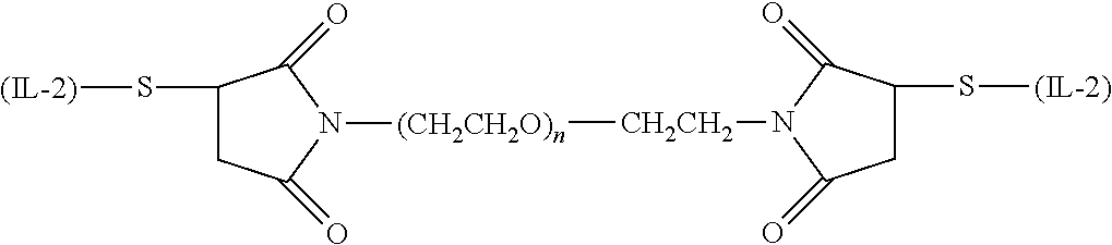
[CH2CH2](N1C(=O)CC(S[(IL-2)])C1=O)[(CH2CH2O)n]N1C(=O)CC(S[(IL-2)])C1=O
